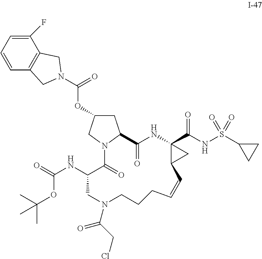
C1(F)=CC=CC2=C1CN(C(=O)OC1CC3C(=O)NC4(C(NS(C5CC5)(=O)=O)=O)C(C4)C=CCCCN(C(=O)CCl)CC(NC(=O)OC(C)(C)C)C(=O)N3C1)C2
